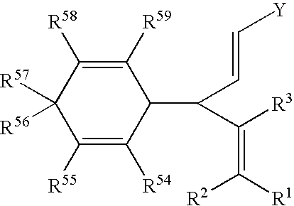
C1([R59])=C([R58])C([R57])([R56])C([R55])=C([R54])C1C(C=C[Y])C(=C([R1])[R2])[R3]
